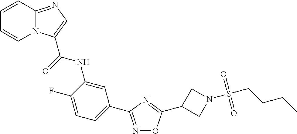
C1=CC2=NC=C(C(=O)NC3=CC(C4=NOC(C5CN(S(CCCC)(=O)=O)C5)=N4)=CC=C3F)N2C=C1
